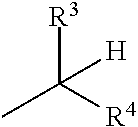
[R3]C([R4])(C)[H]
